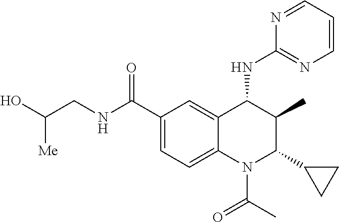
N1=CC=CN=C1NC1C(C)C(C2CC2)N(C(=O)C)C2=CC=C(C(NCC(O)[Me])=O)C=C12
